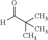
CC(C)(C(=O)[H])C
